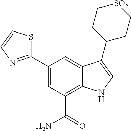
C1(C2=NC=CS2)=CC(C(=O)N)=C2C(=C1)C(C1CC[SO2]CC1)=CN2
